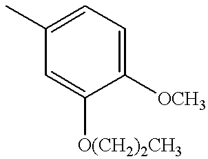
C1(C)=CC=C([OCH3])C([O(CH2)2CH3])=C1
